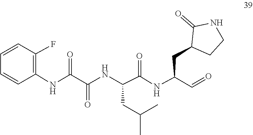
C1=CC(NC(C(NC(C(=O)NC(CC2C(=O)NCC2)C=O)CC(C)C)=O)=O)=C(F)C=C1
